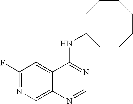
C1(F)=NC=C2C(=C1)C(NC1CCCCCCC1)=NC=N2
